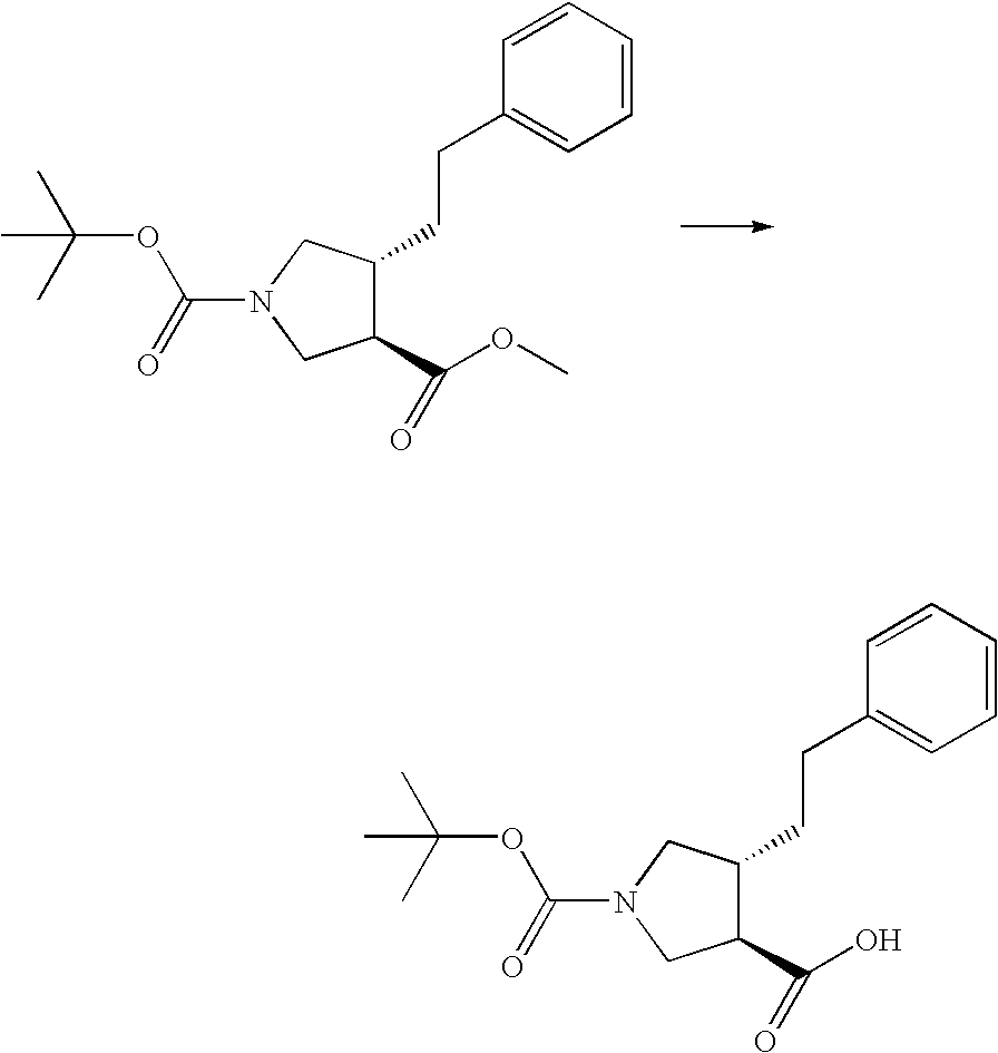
C1(C(OC)=O)C(CCC2=CC=CC=C2)CN(C(=O)OC(C)(C)C)C1.C1(C(O)=O)C(CCC2=CC=CC=C2)CN(C(=O)OC(C)(C)C)C1
